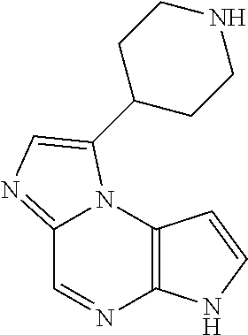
C12=NC=C(C3CCNCC3)N1C1=C(N=C2)NC=C1
